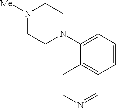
C1=CC=C(N2CCN([Me])CC2)C2=C1C=NCC2
